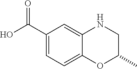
C1(C(O)=O)=CC=C2C(=C1)NCC(C)O2
